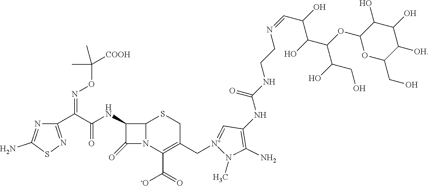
C1(C(=NOC(C)([COOH])C)C(=O)NC2C(=O)N3C2SCC(C[N+]2=CC(NC(=O)NCCN=CC(C(C(C(CO)O)OC4OC(CO)C([OH])C(O)C4O)O)O)=C(N)N2C)=C3C(=O)[-O])=NSC(N)=N1
